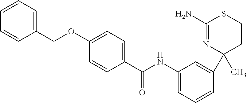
C1(C2(C)CCSC(N)=N2)=CC(NC(C2=CC=C(OCC3=CC=CC=C3)C=C2)=O)=CC=C1
